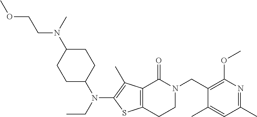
N(C1CCC(N(CC)C2=C(C)C3=C(S2)CCN(CC2=C(OC)N=C(C)C=C2C)C3=O)CC1)(CCOC)C
